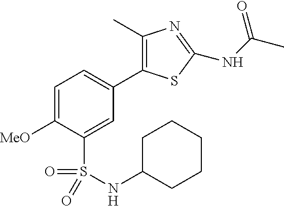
C1=C([MeO])C(S(=O)(=O)NC2CCCCC2)=CC(C2=C(C)N=C(NC(C)=O)S2)=C1
